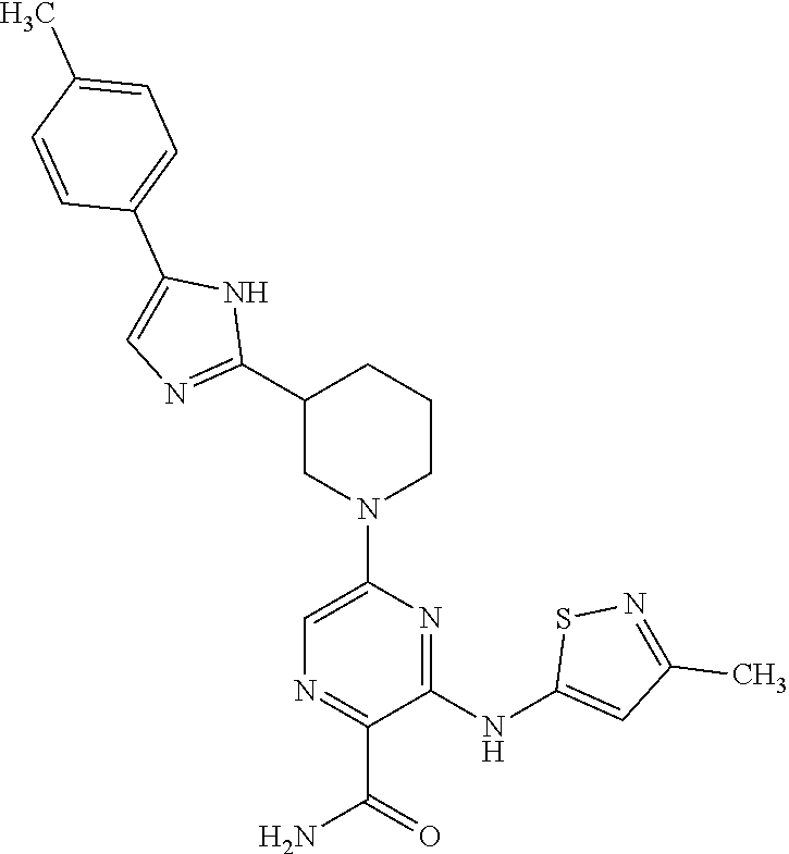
C1(C2=NC=C(C3=CC=C(C)C=C3)N2)CN(C2=CN=C(C(=O)N)C(NC3=CC(C)=NS3)=N2)CCC1
